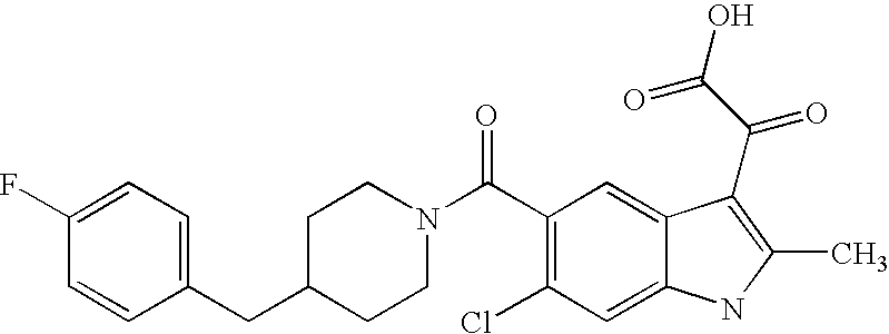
C1(F)=CC=C(CC2CCN(C(C3=C(Cl)C=C4C(=C3)C(C(C(O)=O)=O)=C(C)N4)=O)CC2)C=C1
